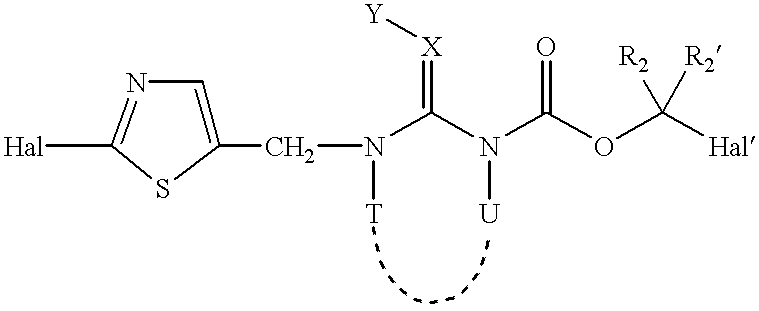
C(N(C(N(C(OC([Hal])([R2])[R2])=O)[U])=[X][Y])[T])C1=CN=C([Hal])S1
